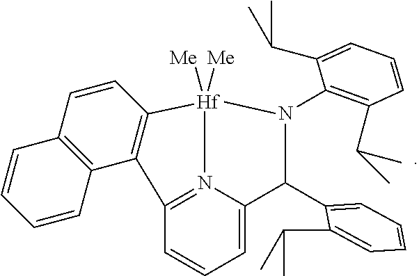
C1=CC2=C(C3=C1C=CC=C3)C1=N3[Hf]2([Me])([Me])N(C2=C(C(C)C)C=CC=C2C(C)C)C(C2=CC=CC=C2C(C)C)C3=CC=C1
